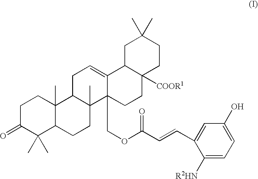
C1C(=O)C(C)(C)C2C(C)(C1)C1C(C)(CC2)C2(COC(C=CC3=CC(O)=CC=C3[R2HN])=O)C(=CC1)C1C([COOR1])(CC2)CCC(C)(C)C1
